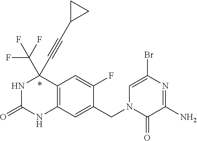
N1C(=O)NC2=C(C1(C#CC1CC1)C(F)(F)F)C=C(F)C(CN1C(=O)C(N)=NC(Br)=C1)=C2
